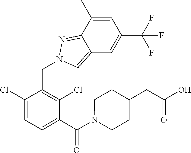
C1(Cl)=CC=C(C(N2CCC(CC(O)=O)CC2)=O)C(Cl)=C1CN1N=C2C(=C1)C=C(C(F)(F)F)C=C2C
